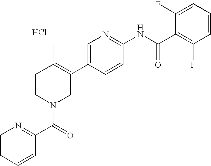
C1=C(C2=C(C)CCN(C(=O)C3=NC=CC=C3)C2)C=CC(NC(C2=C(F)C=CC=C2F)=O)=N1.Cl
